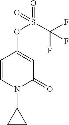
C1=CN(C2CC2)C(=O)C=C1OS(C(F)(F)F)(=O)=O
